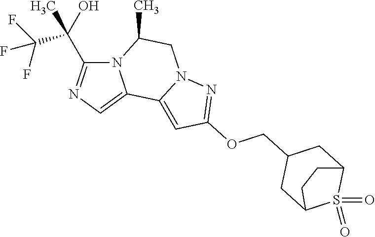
N12C(C(C(F)(F)F)(O)C)=NC=C1C1=CC(OCC3CC4S(=O)(=O)C(C3)CC4)=NN1CC2C
